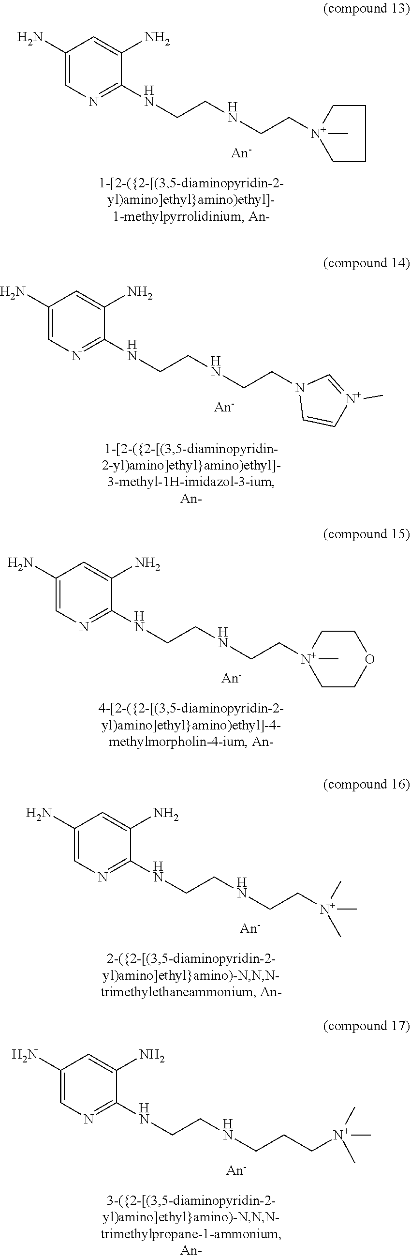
C1(N)=CN=C(NCCNCC[N+]2(C)CCCC2)C(N)=C1.C1(N)=CN=C(NCCNCCN2C=C[N+](C)=C2)C(N)=C1.C1(N)=CN=C(NCCNCC[N+]2(C)CCOCC2)C(N)=C1.C1(N)=CN=C(NCCNCC[N+](C)(C)C)C(N)=C1.C1(N)=CN=C(NCCNCCC[N+](C)(C)C)C(N)=C1
